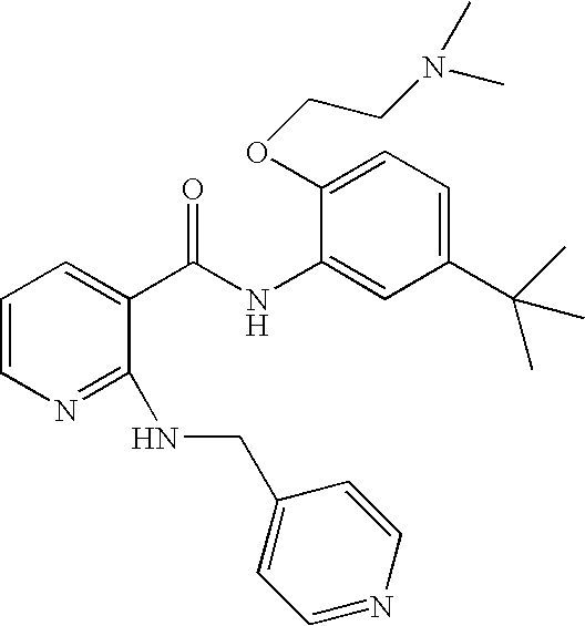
C1=CN=C(NCC2=CC=NC=C2)C(C(NC2=CC(C(C)(C)C)=CC=C2OCCN(C)C)=O)=C1
